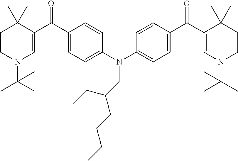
C1CN(C(C)(C)C)C=C(C(C2=CC=C(N(CC(CCCC)CC)C3=CC=C(C(C4=CN(C(C)(C)C)CCC4(C)C)=O)C=C3)C=C2)=O)C1(C)C
